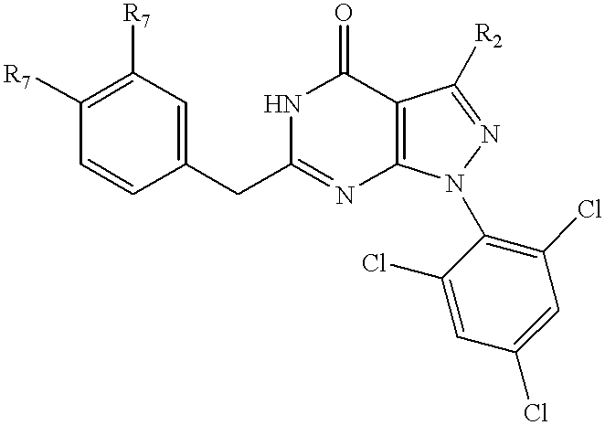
C1([R7])=C([R7])C=C(CC2=NC3=C(C(=O)N2)C([R2])=NN3C2=C(Cl)C=C(Cl)C=C2Cl)C=C1
